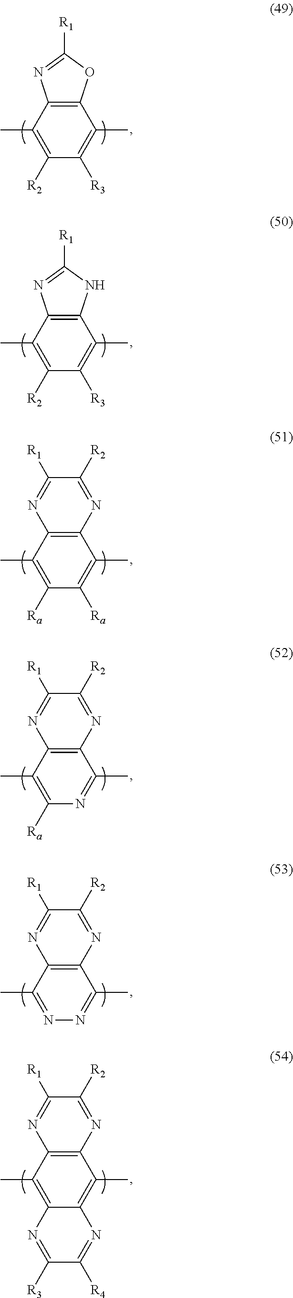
C12=C(C(C)=C([R3])C([R2])=C1C)OC([R1])=N2.C12=C(C(C)=C([R3])C([R2])=C1C)NC([R1])=N2.C12=C(C(C)=C([Ra])C([Ra])=C1C)N=C([R2])C([R1])=N2.C12=C(C(C)=NC([Ra])=C1C)N=C([R2])C([R1])=N2.C12=C(C(C)=NN=C1C)N=C([R2])C([R1])=N2.C12=C(C(C)=C3C(=C1C)N=C([R3])C([R4])=N3)N=C([R2])C([R1])=N2
